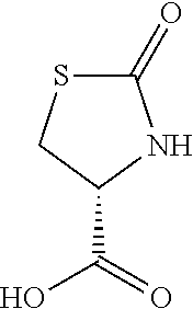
C(=O)(O)C1CSC(=O)N1
